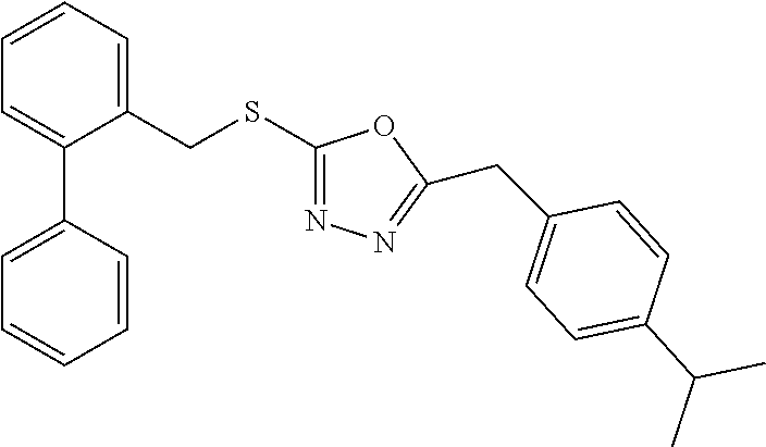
C1=CC=C(CSC2=NN=C(CC3=CC=C(C(C)C)C=C3)O2)C(C2=CC=CC=C2)=C1
